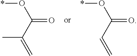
*OC(C(=C)C)=O.*OC(C=C)=O
